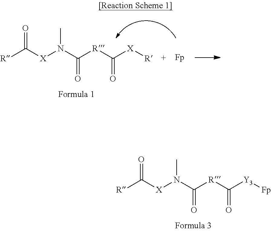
[R]C([X]N(C([R]C([X][R])=O)=O)C)=O.[R]C([X]N(C([R]C([Y3][Fp])=O)=O)C)=O
